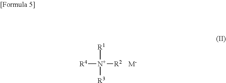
[R4][N+]([R1])([R2])[R3].[M-]
